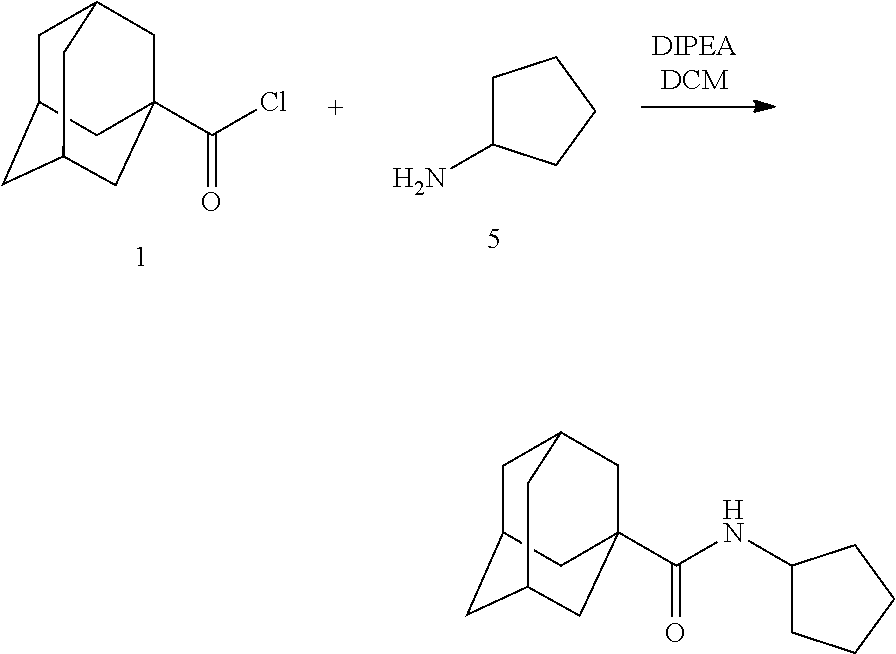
C1C2CC3CC(C(NC4CCCC4)=O)(CC1C3)C2.C1C2CC3CC(C(Cl)=O)(CC1C3)C2.C1C(N)CCC1
